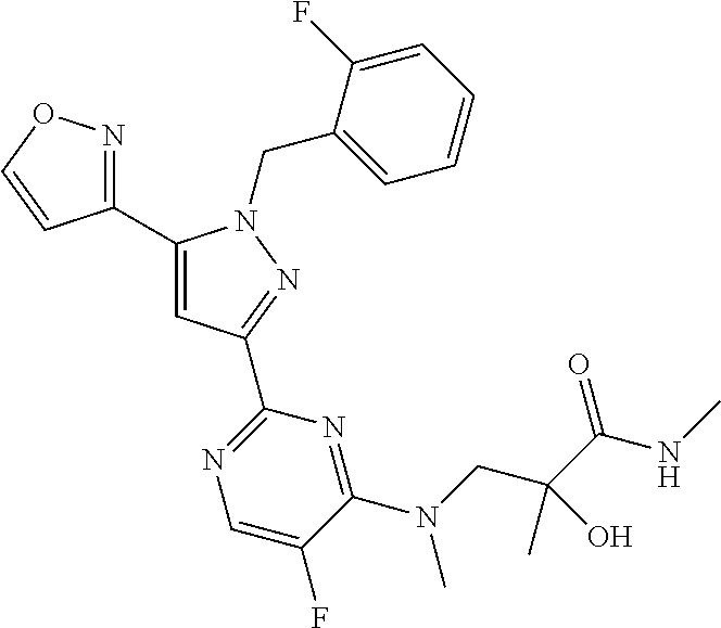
C1(C2=NOC=C2)=CC(C2=NC=C(F)C(N(CC(C(NC)=O)(C)O)C)=N2)=NN1CC1=CC=CC=C1F
